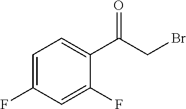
C1=C(F)C=C(F)C(C(CBr)=O)=C1
